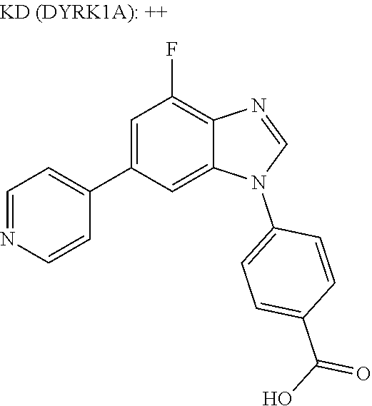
C1=C(C2=CC=NC=C2)C=C2C(=C1F)N=CN2C1=CC=C(C(O)=O)C=C1
